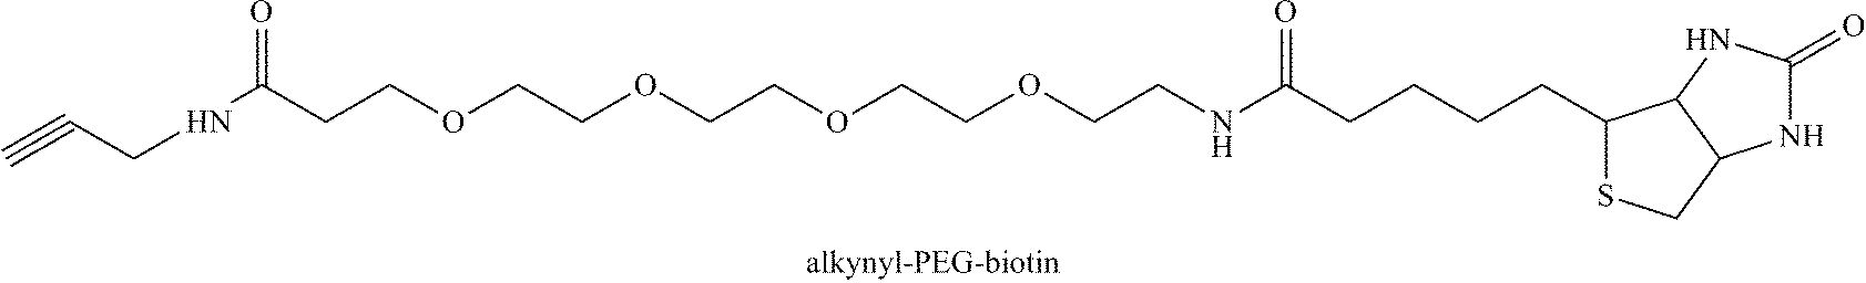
C1(CCCCC(NCCOCCOCCOCCOCCC(NCC#C)=O)=O)SCC2C1NC(=O)N2
